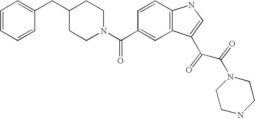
C1=CC=CC(CC2CCN(C(C3=CC4=C(C=C3)NC=C4C(C(N3CCNCC3)=O)=O)=O)CC2)=C1
